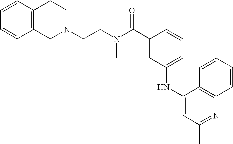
C1=CC2=C(C=C1)CCN(CCN1C(=O)C3=C(C(NC4=CC(C)=NC5=C4C=CC=C5)=CC=C3)C1)C2
